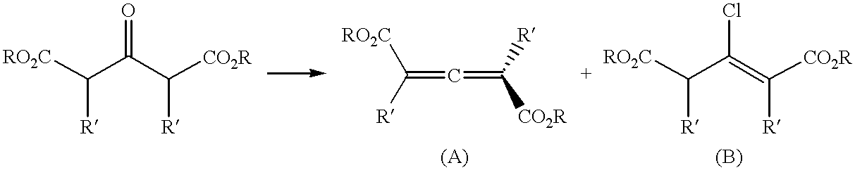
[RO2C]C(C(C([CO2R])[R])=O)[R].C(=C=C([R])[CO2R])([RO2C])[R].[RO2C]C(C(=C([CO2R])[R])Cl)[R]
